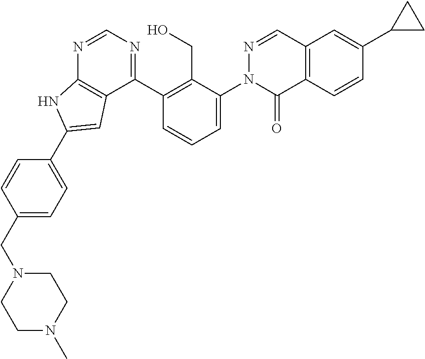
C1(CN2CCN(C)CC2)=CC=C(C2=CC3=C(N=CN=C3C3=C(CO)C(N4C(=O)C5=C(C=N4)C=C(C4CC4)C=C5)=CC=C3)N2)C=C1
